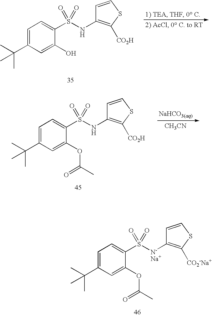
C1=C(C(C)(C)C)C=C(O)C(S(NC2=C([CO2H])SC=C2)(=O)=O)=C1.C1=C(C(C)(C)C)C=C(OC(C)=O)C(S(NC2=C([CO2H])SC=C2)(=O)=O)=C1.[CH3CN].C1=C(C(C)(C)C)C=C(OC(C)=O)C(S([N-Na+]C2=C([CO2-Na+])SC=C2)(=O)=O)=C1
